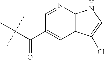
C1(C(C(C)(C)C)=O)=CC2=C(N=C1)NC=C2Cl
